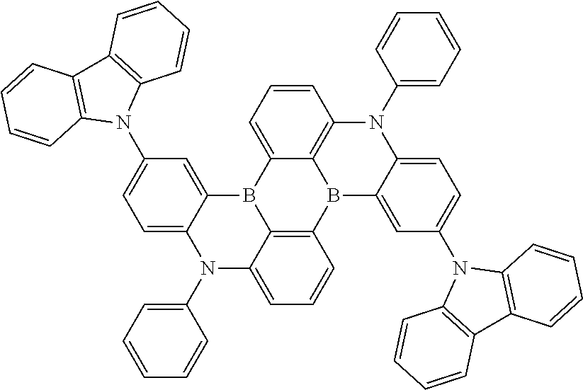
C1=C2B3C4=CC=CC5=C4B(C4=C3C(=CC=C4)N(C3=CC=CC=C3)C2=CC=C1N1C2=C(C3=C1C=CC=C3)C=CC=C2)C1=CC(N2C3=C(C4=C2C=CC=C4)C=CC=C3)=CC=C1N5C1=CC=CC=C1
